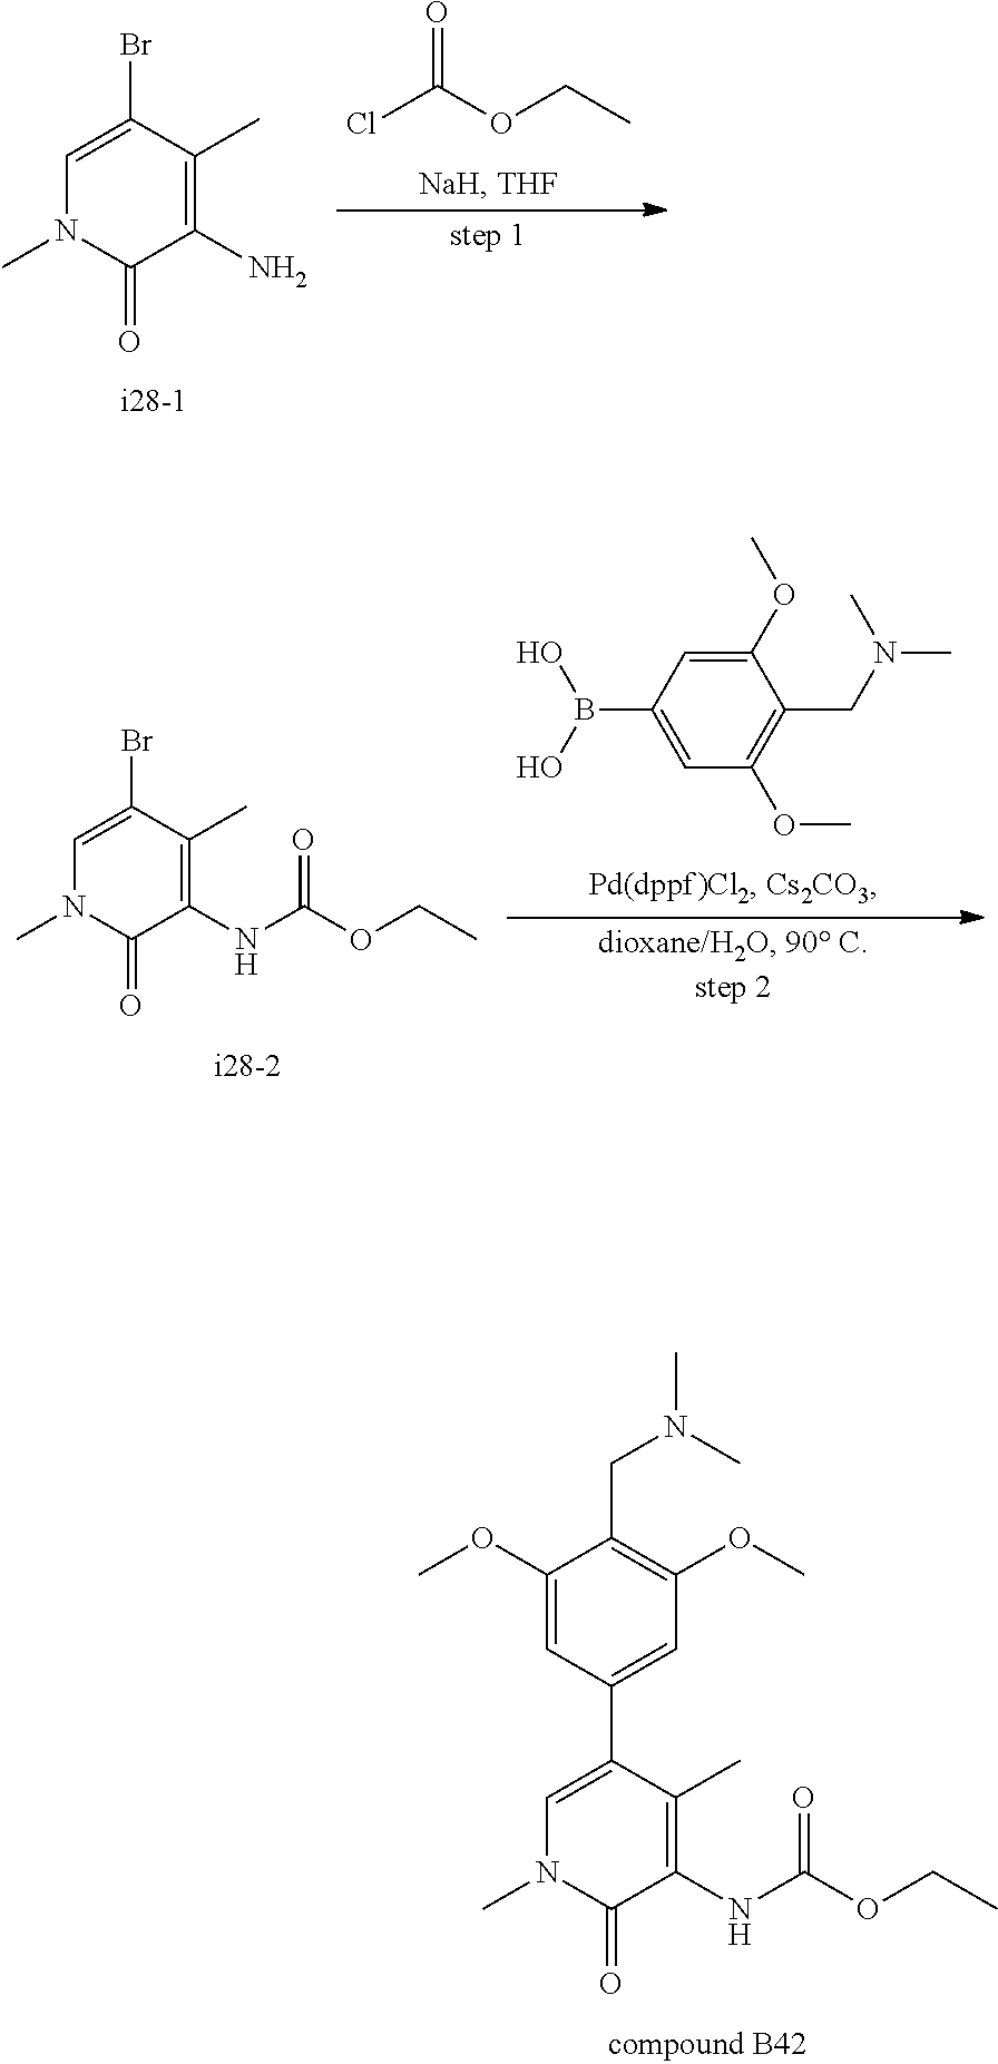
C1=C(C2=CC(OC)=C(CN(C)C)C(OC)=C2)C(C)=C(NC(=O)OCC)C(=O)N1C.C1=C(Br)C(C)=C(N)C(=O)N1C.O=C(Cl)OCC.C1=C(Br)C(C)=C(NC(=O)OCC)C(=O)N1C.C1(OC)=CC(B(O)O)=CC(OC)=C1CN(C)C
